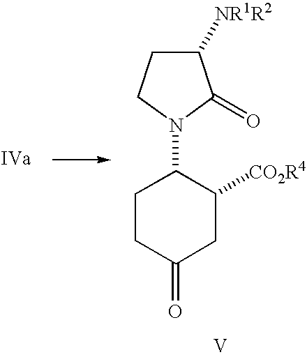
C1CC(=O)CC([CO2R4])C1N1CCC([NR1R2])C1=O.[V]
